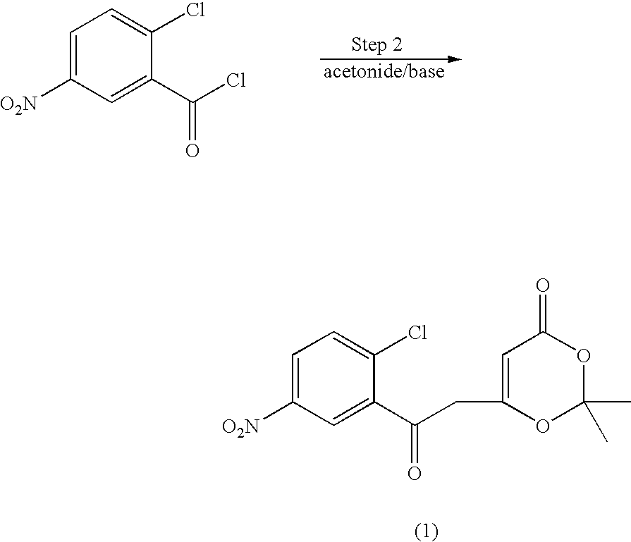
C1=C([O2N])C=C(C(=O)Cl)C(Cl)=C1.C1=C([O2N])C=C(C(=O)CC2=CC(=O)OC(C)(C)O2)C(Cl)=C1
